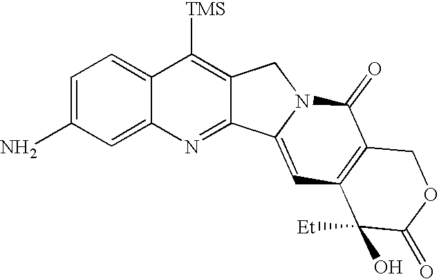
C1=C(N)C=C2C(=C1)C([TMS])=C1C(=N2)C2=CC3=C(C(=O)N2C1)COC(=O)C3(O)[Et]
